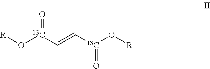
[R]O[13C](C=C[13C](O[R])=O)=O
